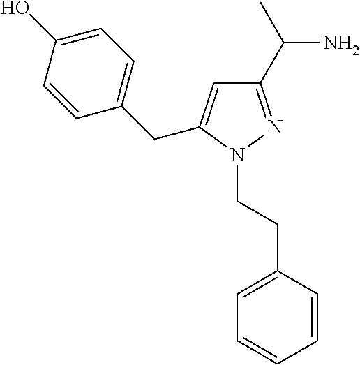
C1(CCN2N=C(C(C)N)C=C2CC2=CC=C(O)C=C2)=CC=CC=C1
